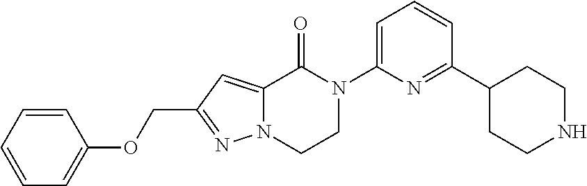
C1=CC=CC(OCC2=NN3C(=C2)C(=O)N(C2=CC=CC(C4CCNCC4)=N2)CC3)=C1
